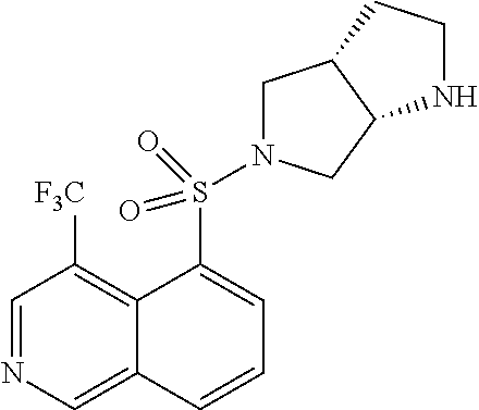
C1=NC=C2C(=C1[F3C])C(S(N1CC3C(C1)NCC3)(=O)=O)=CC=C2
